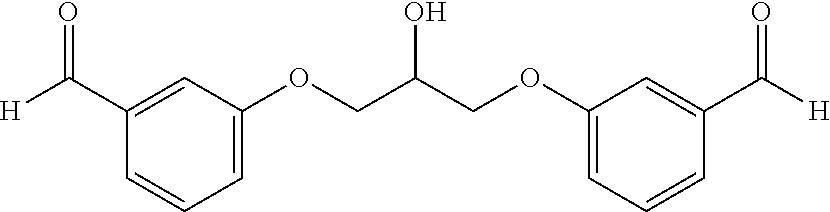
[H]C(C1=CC(OCC(COC2=CC=CC(C([H])=O)=C2)O)=CC=C1)=O
